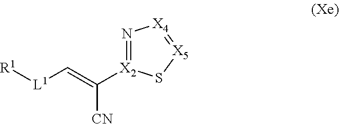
[R1][L1]C=C([CN])[X2]1=N[X4]=[X5]S1
